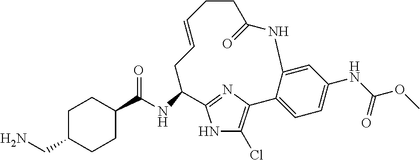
C1C(CN)CCC(C(NC2C3=NC(=C(Cl)N3)C3=CC=C(NC(OC)=O)C=C3NC(=O)CCC=CC2)=O)C1
